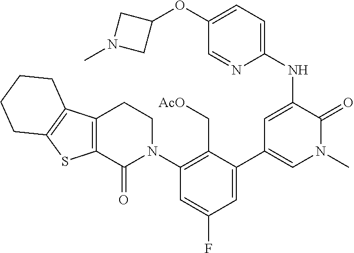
C1(N2CCC3=C(C2=O)SC2=C3CCCC2)=C(C[AcO])C(C2=CN(C)C(=O)C(NC3=CC=C(OC4CN(C)C4)C=N3)=C2)=CC(F)=C1
